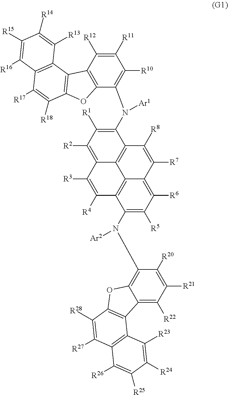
C1(N(C2=C3C(=C([R22])C([R21])=C2[R20])C2=C(O3)C([R28])=C([R27])C3=C2C([R23])=C([R24])C([R25])=C3[R26])[Ar2])=C([R5])C([R6])=C2C3=C1C([R4])=C([R3])C1=C([R2])C([R1])=C(N(C4=C([R10])C([R11])=C([R12])C5=C4OC4=C5C5=C(C([R17])=C4[R18])C([R16])=C([R15])C([R14])=C5[R13])[Ar1])C(=C31)C([R8])=C2[R7]
